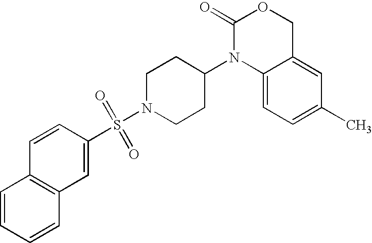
C1(=O)N(C2CCN(S(=O)(=O)C3=CC4=C(C=C3)C=CC=C4)CC2)C2=CC=C(C)C=C2CO1
